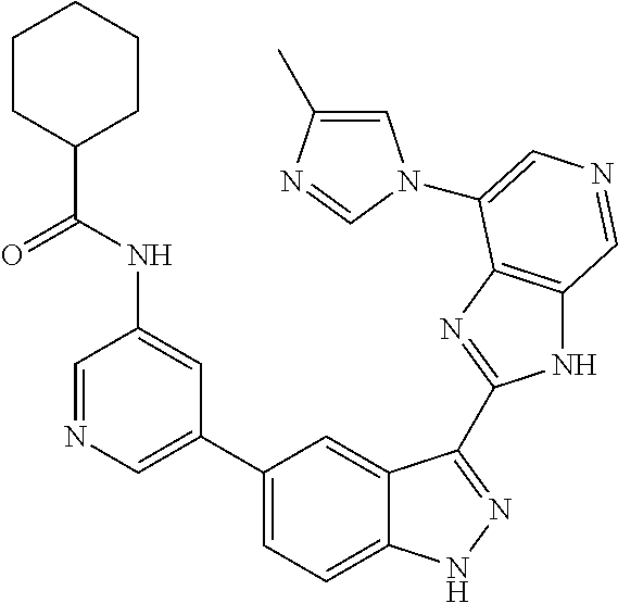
C1=C(C)N=CN1C1=CN=CC2=C1N=C(C1=NNC3=CC=C(C4=CN=CC(NC(C5CCCCC5)=O)=C4)C=C31)N2
